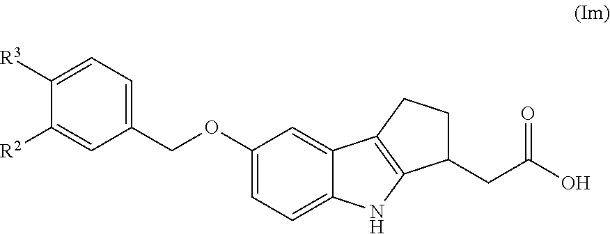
C1(OCC2=CC=C([R3])C([R2])=C2)=CC=C2C(=C1)C1=C(N2)C(CC(O)=O)CC1
